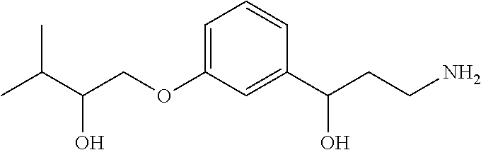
C1=C(OCC(C(C)C)O)C=C(C(CCN)O)C=C1
